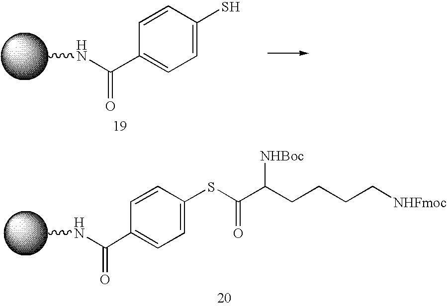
CNC(C1=CC=C(SC(C(CCCC[NHFmoc])[NHBoc])=O)C=C1)=O.CNC(C1=CC=C(S)C=C1)=O
